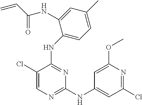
N(C1=NC(NC2=CC(Cl)=NC(OC)=C2)=NC=C1Cl)C1=CC=C(C)C=C1NC(C=C)=O
